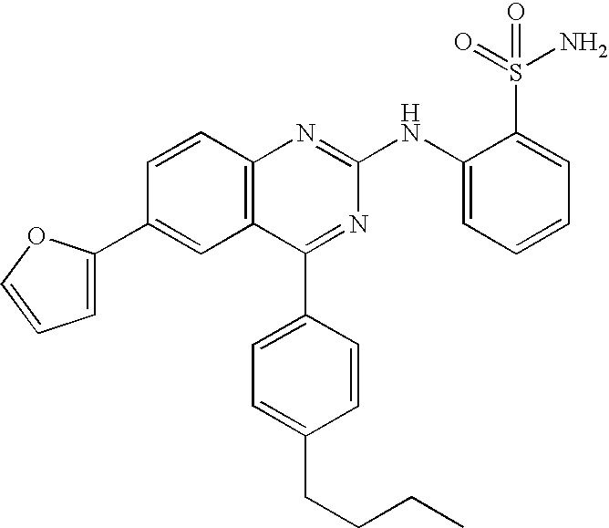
C12=C(C=CC(C3=CC=CO3)=C1)N=C(NC1=CC=CC=C1S(=O)(N)=O)N=C2C1=CC=C(CCCC)C=C1
